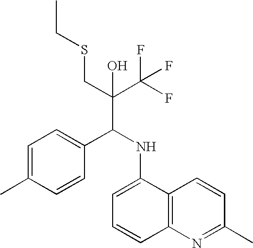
C1=C(C)C=CC(C(NC2=CC=CC3=C2C=CC(C)=N3)C(C(F)(F)F)(CSCC)O)=C1
